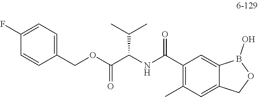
C1(C(NC(C(OCC2=CC=C(F)C=C2)=O)C(C)C)=O)=C(C)C=C2C(=C1)B(O)OC2
